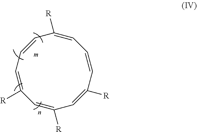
C1=C([R])C=C([R])C=CC=C([R])C=CC=C1[R]
